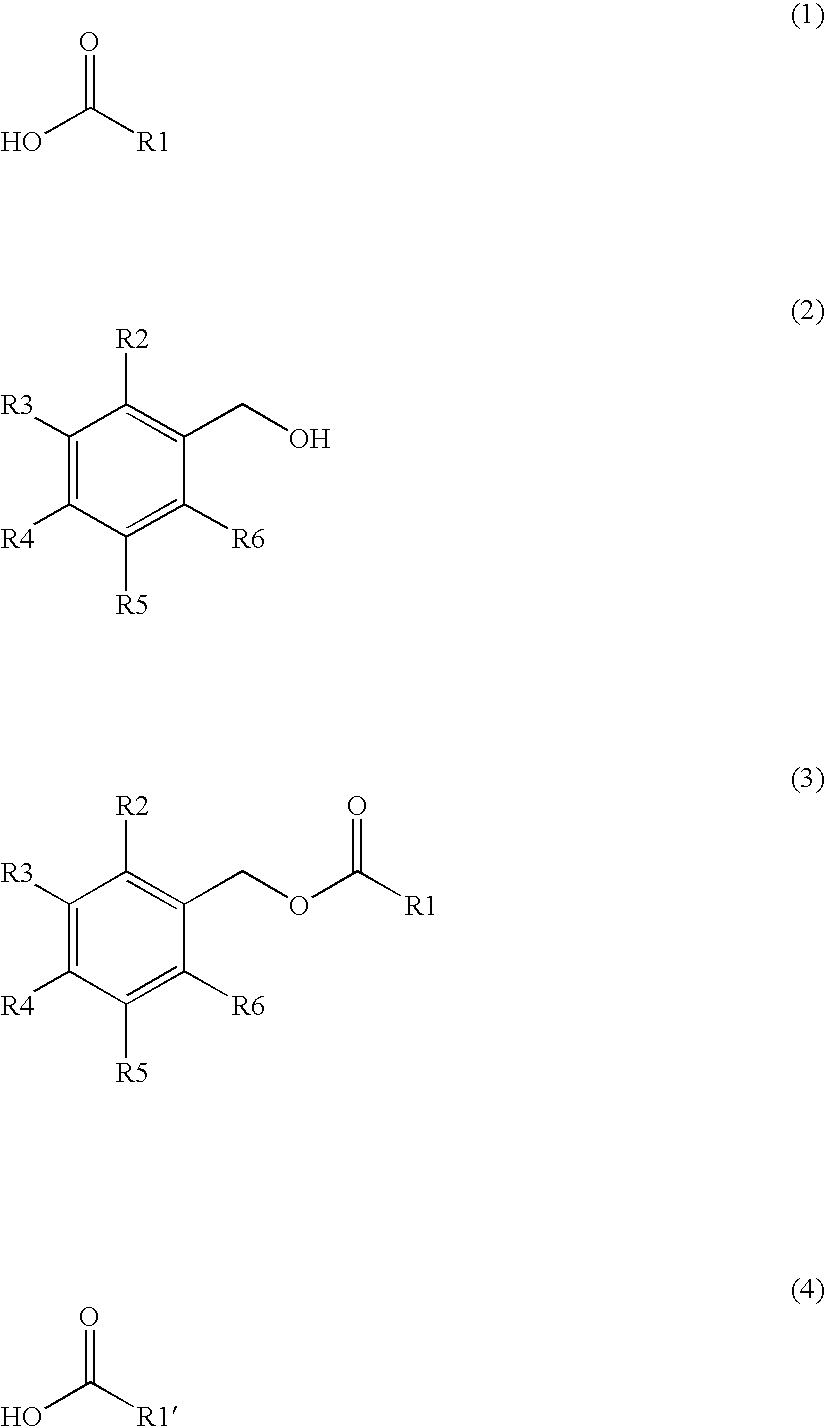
[R1]C(O)=O.C1([R5])=C([R6])C(CO)=C([R2])C([R3])=C1[R4].C1([R5])=C([R6])C(COC([R1])=O)=C([R2])C([R3])=C1[R4].OC([R1])=O
